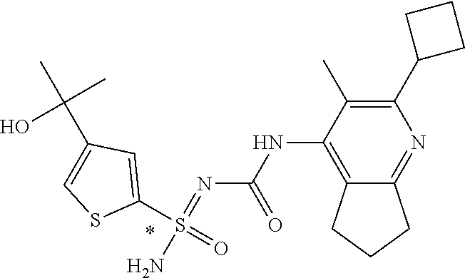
N(C1=C2C(=NC(C3CCC3)=C1C)CCC2)C(N=S(N)(C1=CC(C(C)(C)O)=CS1)=O)=O
